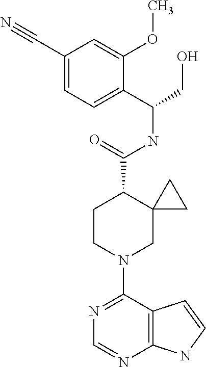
N1=C(N2CC3(C(C(=O)NC(C4=CC=C(C#N)C=C4OC)CO)CC2)CC3)C2=C(N=C1)NC=C2
